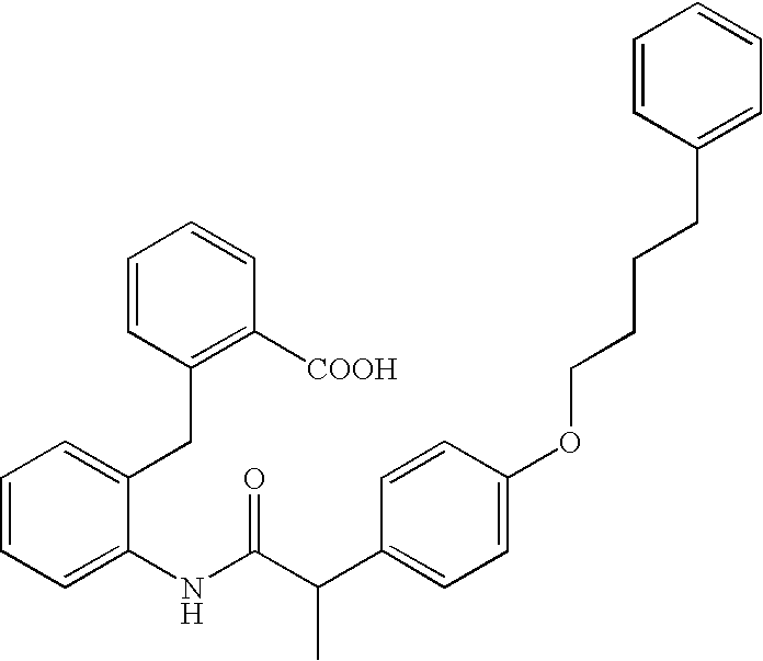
C1=CC=C(NC(C(C2=CC=C(OCCCCC3=CC=CC=C3)C=C2)C)=O)C(CC2=C([COOH])C=CC=C2)=C1
